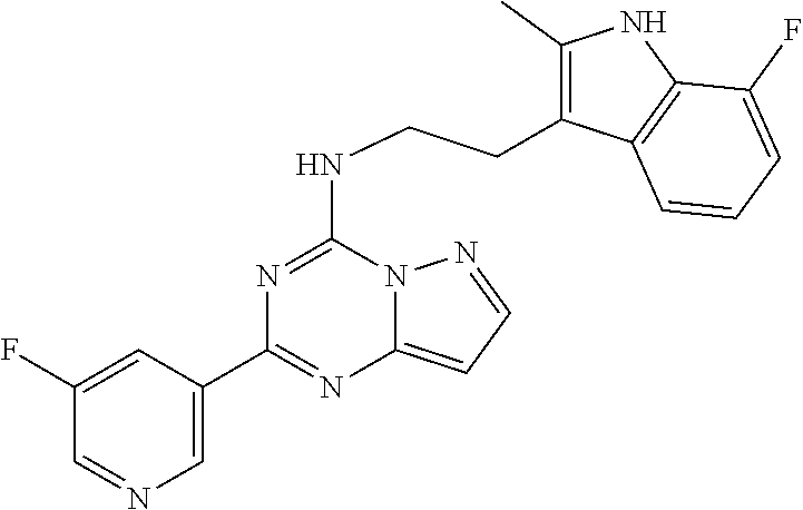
C1(C2=NC3=CC=NN3C(NCCC3=C(C)NC4=C3C=CC=C4F)=N2)=CN=CC(F)=C1
